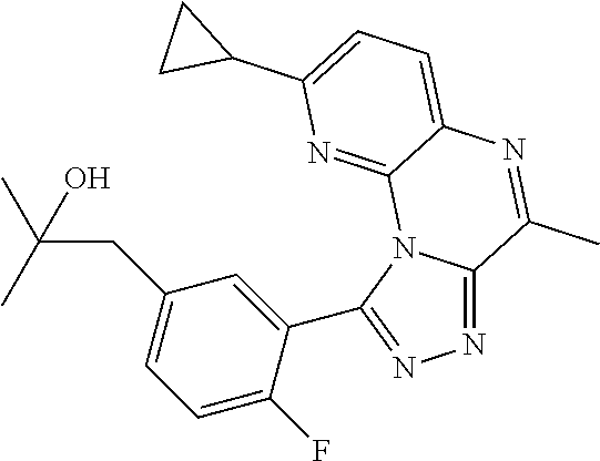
N1=C2N(C(C3=CC(CC(C)(C)O)=CC=C3F)=N1)C1=NC(C3CC3)=CC=C1N=C2C
